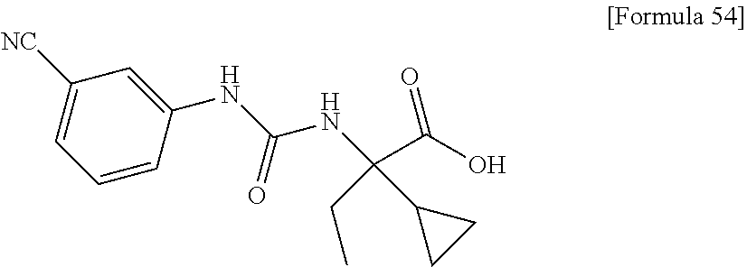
N(C(NC(C(O)=O)(CC)C1CC1)=O)C1=CC([NC])=CC=C1
